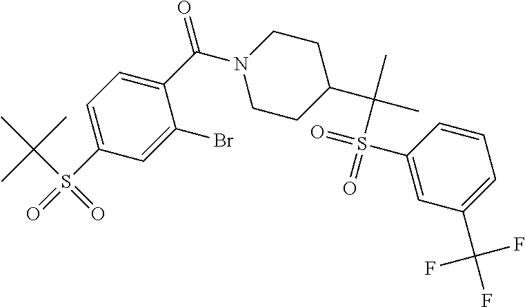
C1=C(S(=O)(C(C)(C)C)=O)C=C(Br)C(C(=O)N2CCC(C(C)(C)S(=O)(=O)C3=CC(C(F)(F)F)=CC=C3)CC2)=C1
